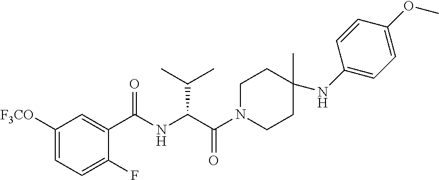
N(C(C(N1CCC(C)(NC2=CC=C(OC)C=C2)CC1)=O)C(C)C)C(C1=CC([F3CO])=CC=C1F)=O
